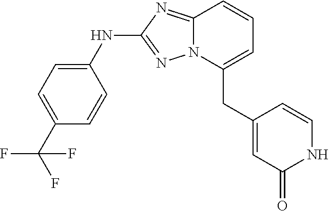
C1(NC2=NN3C(=N2)C=CC=C3CC2=CC(=O)NC=C2)=CC=C(C(F)(F)F)C=C1
